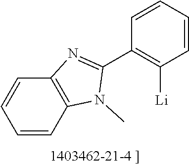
C1=CC=CC(C2=NC3=C(N2C)C=CC=C3)=C1[Li]
